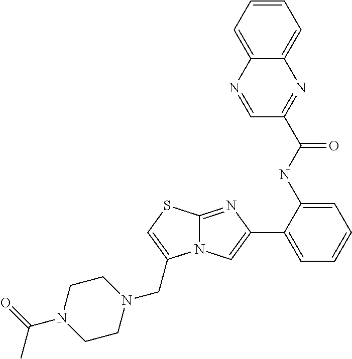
C1(C2=CC=CC=C2NC(C2=NC3=CC=CC=C3N=C2)=O)=CN2C(=N1)SC=C2CN1CCN(C(=O)C)CC1
